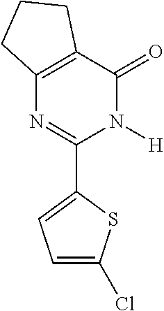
C1(C2=CC=C(Cl)S2)=NC2=C(C(=O)N1[H])CCC2
